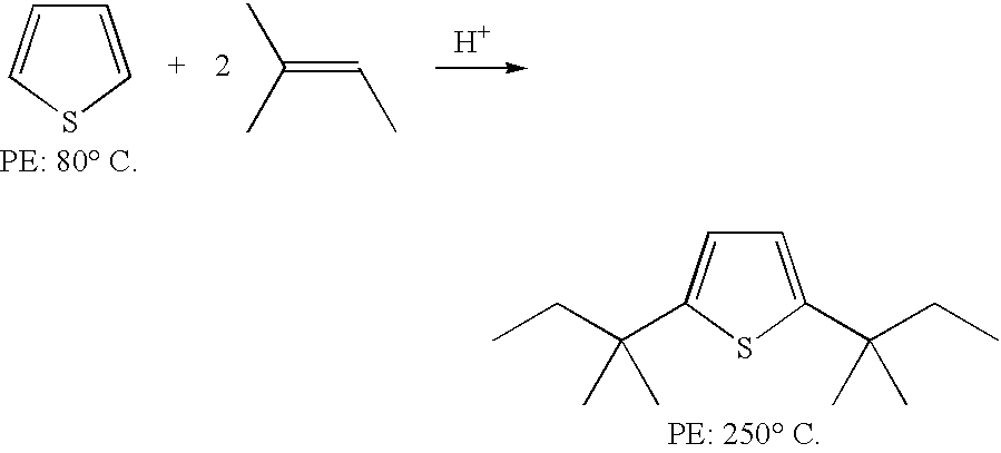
C1=CSC=C1.C(=CC)(C)C.[H].C1=C(C(CC)(C)C)SC(C(CC)(C)C)=C1
